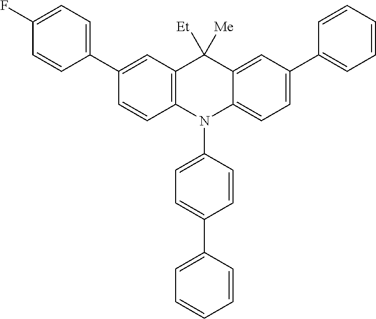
C1(C2=CC=C(F)C=C2)=CC2=C(C=C1)N(C1=CC=C(C3=CC=CC=C3)C=C1)C1=CC=C(C3=CC=CC=C3)C=C1C2([Et])[Me]
